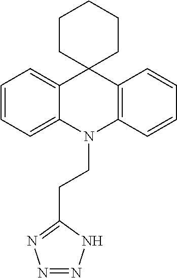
C1=CC=C2C(=C1)C1(C3=C(N2CCC2=NN=NN2)C=CC=C3)CCCCC1
